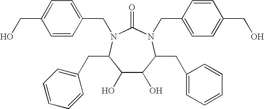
C1(O)C(O)C(CC2=CC=CC=C2)N(CC2=CC=C(CO)C=C2)C(=O)N(CC2=CC=C(CO)C=C2)C1CC1=CC=CC=C1
